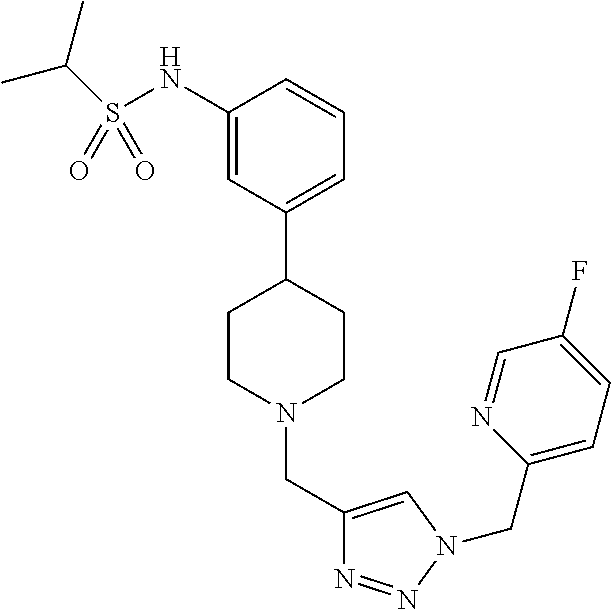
C1(NS(C(C)C)(=O)=O)=CC(C2CCN(CC3=CN(CC4=CC=C(F)C=N4)N=N3)CC2)=CC=C1
